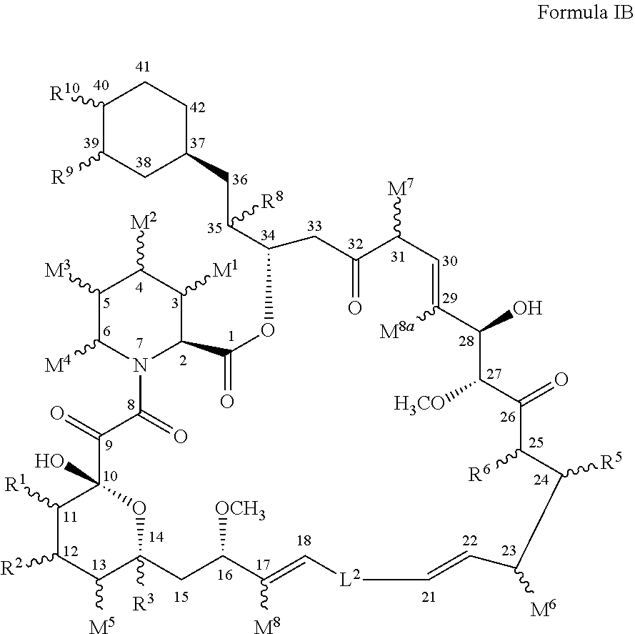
C1([R10])C([R9])CC(CC(C2CC(=O)C([M7])C=C([M8a])C(O)C([H3CO])C(=O)C([R6])C([R5])C([M6])C=C[L2]C=C([M8])C([OCH3])CC3([R3])C([M5])C([R2])C([R1])C(O)(C(=O)C(=O)N4C(C(=O)O2)C([M1])C([M2])C([M3])C4[M4])O3)[R8])CC1
